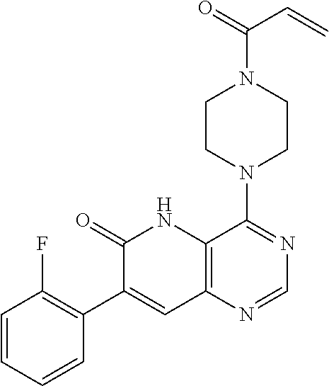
C1CN(C2=NC=NC3=C2NC(=O)C(C2=C(F)C=CC=C2)=C3)CCN1C(=O)C=C
